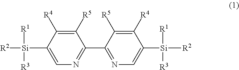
C1([R5])=C([R4])C([Si]([R2])([R1])[R3])=CN=C1C1=NC=C([Si]([R2])([R1])[R3])C([R4])=C1[R5]
